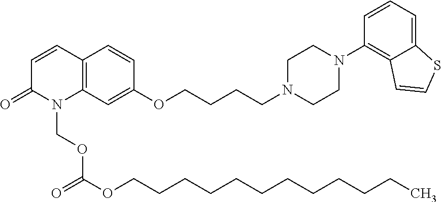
C12=C(C=C(OCCCCN3CCN(C4=C5C(=CC=C4)SC=C5)CC3)C=C1)N(COC(=O)OCCCCCCCCCCCC)C(=O)C=C2
